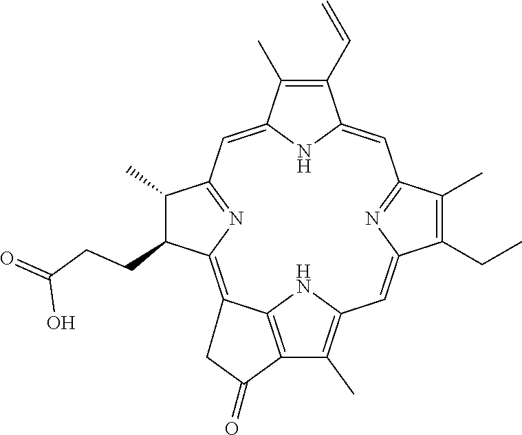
C1(C=C)=C(C)C2=CC3=NC(=C4C5=C(C(C)=C(N5)C=C5C(CC)=C(C)C(=N5)C=C1N2)C(=O)C4)C(CCC(=O)O)C3C
